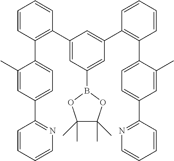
C1=CC=CN=C1C1=CC=C(C2=C(C3=CC(B4OC(C)(C)C(C)(C)O4)=CC(C4=C(C5=CC=C(C6=NC=CC=C6)C=C5C)C=CC=C4)=C3)C=CC=C2)C(C)=C1
